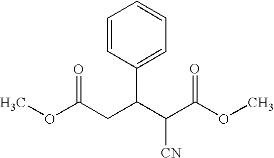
C1(C(C(C(OC)=O)[CN])CC(OC)=O)=CC=CC=C1
